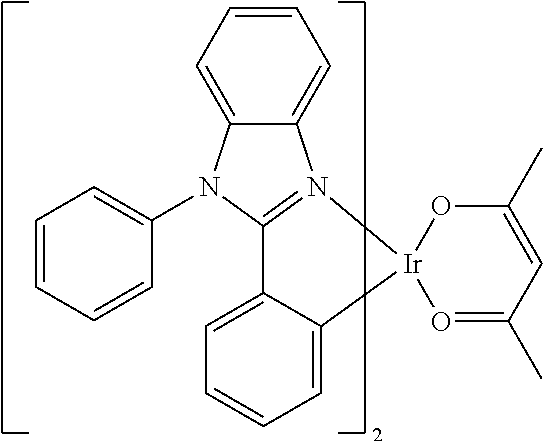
C1=CC=C2C(=C1)N1=C(N2C2=CC=CC=C2)C2=CC=CC=C2[Ir]12O=C(C)C=C(C)O2
